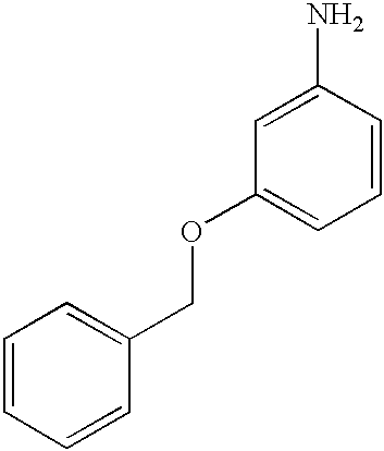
C1=CC=CC(COC2=CC=CC(N)=C2)=C1
